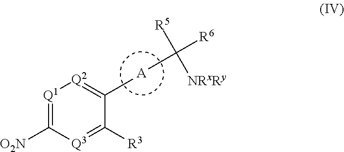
[A].[Q1]1=C([O2N])[Q3]=C([R3])C(C)=[Q2]1.CC([R6])([R5])[NRxRy]
